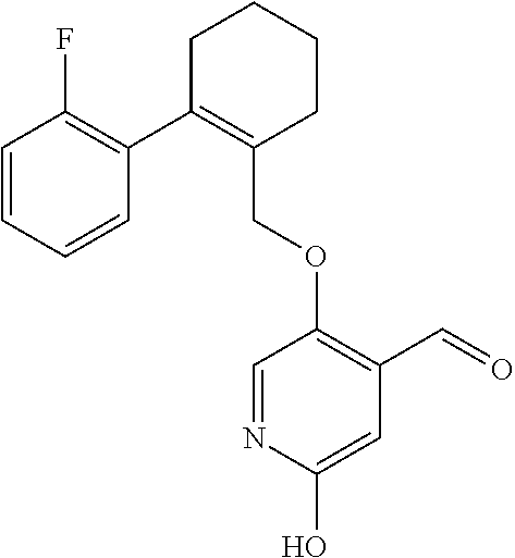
C1C(C2=C(F)C=CC=C2)=C(COC2=C(C=O)C=C(O)N=C2)CCC1
